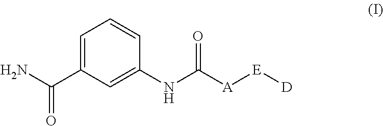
C1=C(C(N)=O)C=C(NC([A][E][D])=O)C=C1
